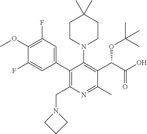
C1(C2=C(CN3CCC3)N=C(C)C(C(C(O)=O)OC(C)(C)C)=C2N2CCC(C)(C)CC2)=CC(F)=C(OC)C(F)=C1
